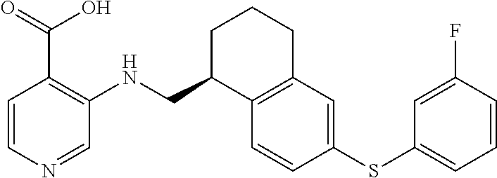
C1=CC(SC2=CC=CC(F)=C2)=CC2=C1C(CNC1=C(C(O)=O)C=CN=C1)CCC2
